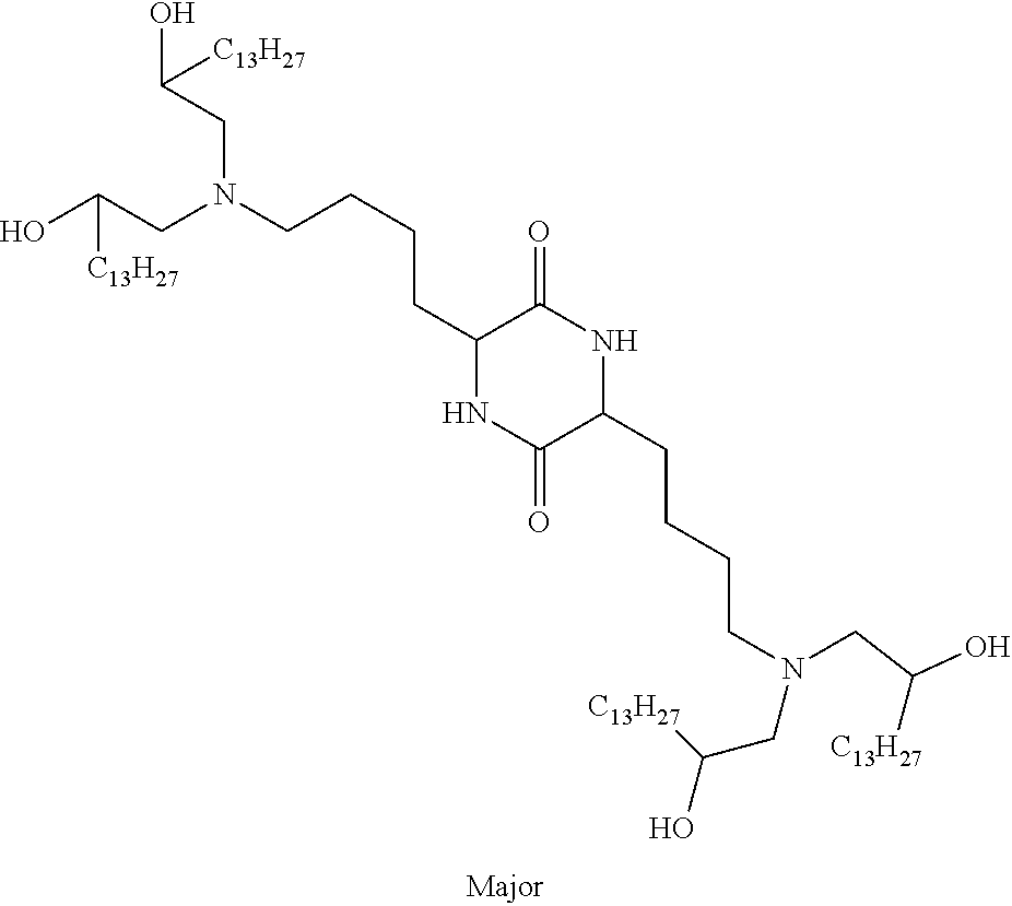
OC(CN(CCCCC1NC(=O)C(CCCCN(CC(O)[C13H27])CC([C13H27])O)NC1=O)CC(O)[C13H27])[C13H27]
